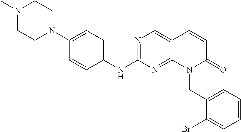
N1(C)CCN(C2=CC=C(NC3=NC=C4C(=N3)N(CC3=CC=CC=C3Br)C(=O)C=C4)C=C2)CC1
